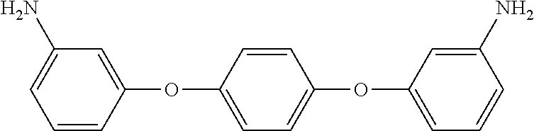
C1=CC(OC2=CC=C(OC3=CC=CC(N)=C3)C=C2)=CC(N)=C1
